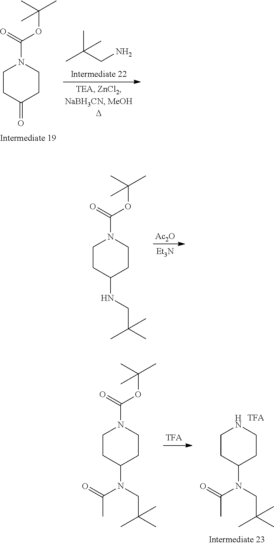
C1CC(=O)CCN1C(OC(C)(C)C)=O.CC(CN)(C)C.C1CC(N(CC(C)(C)C)C(=O)C)CCN1.[TFA].C1CC(N(CC(C)(C)C)C(=O)C)CCN1C(OC(C)(C)C)=O.[Ac2O].C1CC(NCC(C)(C)C)CCN1C(OC(C)(C)C)=O.[Et3N]
